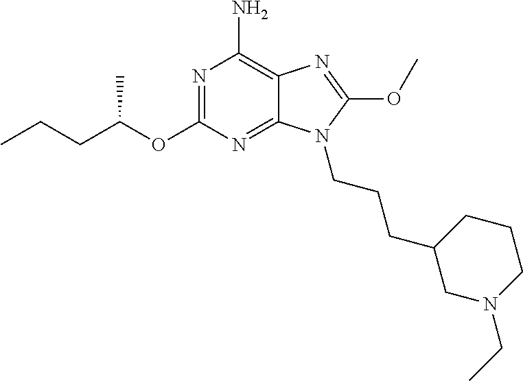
N1=C(OC(CCC)C)N=C2C(=C1N)N=C(OC)N2CCCC1CN(CC)CCC1
